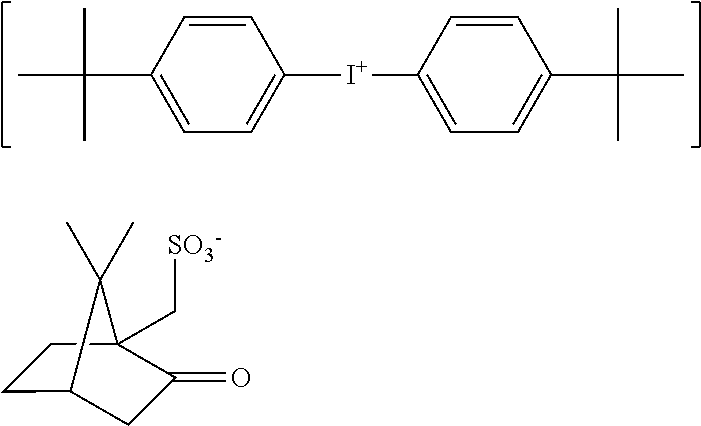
CC(C1=CC=C([I+]C2=CC=C(C(C)(C)C)C=C2)C=C1)(C)C.C1C2CC(=O)C(C[SO3-])(C1)C2(C)C
